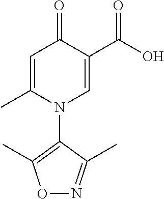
C1=C(C)N(C2=C(C)ON=C2C)C=C(C(=O)O)C1=O
